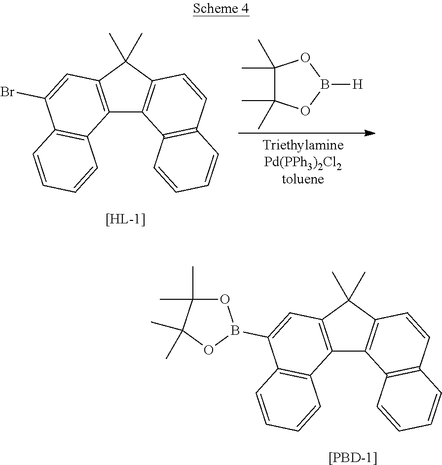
C12=C(C(C)(C)C3=C1C1=C(C=C3)C=CC=C1)C=C(Br)C1=C2C=CC=C1.C1(C)(C)C(C)(C)OB([H])O1.[[PBD-1]].C12=C(C(C)(C)C3=C1C1=C(C=C3)C=CC=C1)C=C(B1OC(C)(C)C(C)(C)O1)C1=C2C=CC=C1
